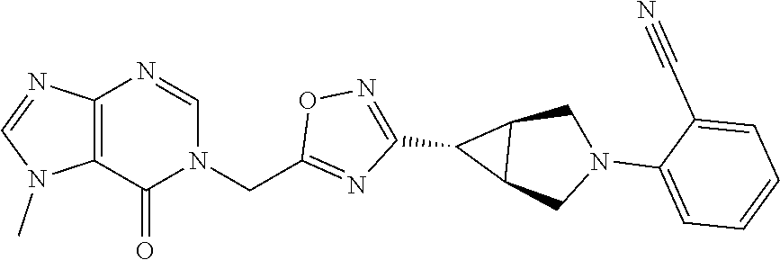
C12=C(C(=O)N(CC3=NC(C4C5C4CN(C4=CC=CC=C4C#N)C5)=NO3)C=N1)N(C)C=N2
